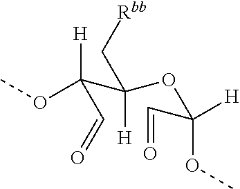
[H]C(OC)(C(C[Rbb])(OC([H])(OC)C=O)[H])C=O
